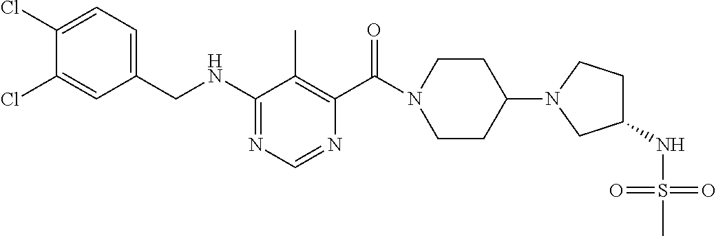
C1(Cl)=CC(CNC2=NC=NC(C(=O)N3CCC(N4CC(NS(C)(=O)=O)CC4)CC3)=C2C)=CC=C1Cl
